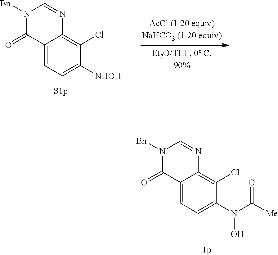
C12=CC=C(N(C([Me])=O)O)C(Cl)=C1N=CN([Bn])C2=O.C12=CC=C([NHOH])C(Cl)=C1N=CN([Bn])C2=O
